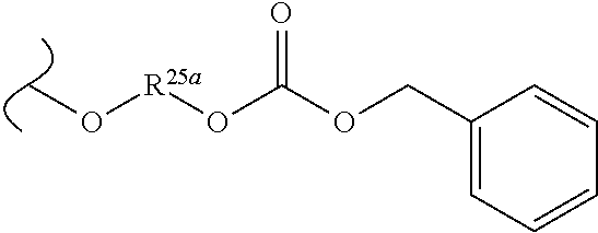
[R25a](OC(OCC1=CC=CC=C1)=O)OC
